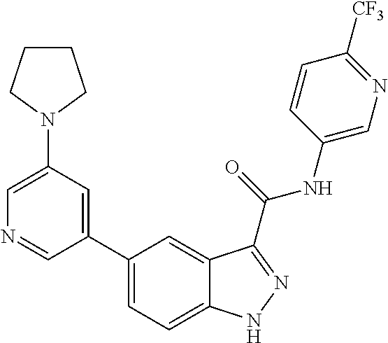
C1(N2CCCC2)=CN=CC(C2=CC=C3C(=C2)C(C(NC2=CN=C([CF3])C=C2)=O)=NN3)=C1
